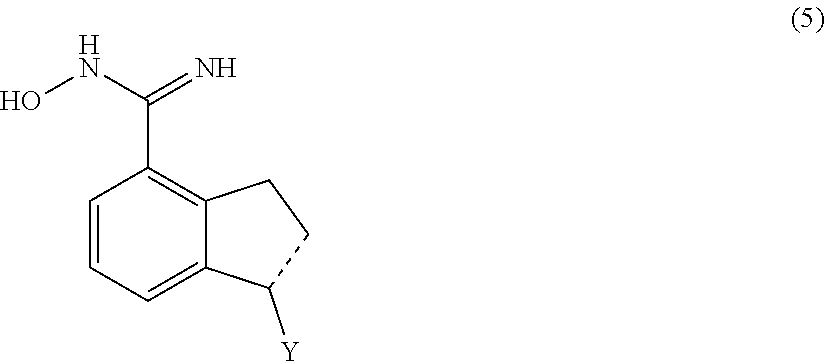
C1=CC=C2C(=C1C(=N)NO)CCC2[Y]
